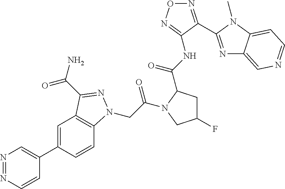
N1=NC=CC(C2=CC3=C(C=C2)N(CC(=O)N2C(C(NC4=NON=C4C4=NC5=CN=CC=C5N4C)=O)CC(F)C2)N=C3C(N)=O)=C1
